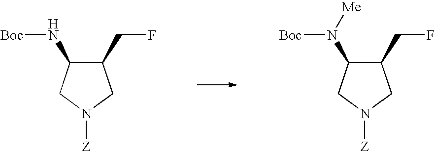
C1(CF)C(N[Boc])CN([Z])C1.C1(CF)C(N([Boc])[Me])CN([Z])C1
